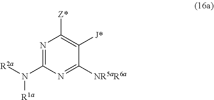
N1=C(N([R2a])[R1a])N=C([NR5aR6a])C([J*])=C1[Z*]
